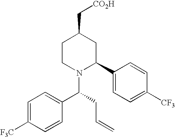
C1CN(C(CC=C)C2=CC=C([F3C])C=C2)C(C2=CC=C([CF3])C=C2)CC1C[CO2H]
